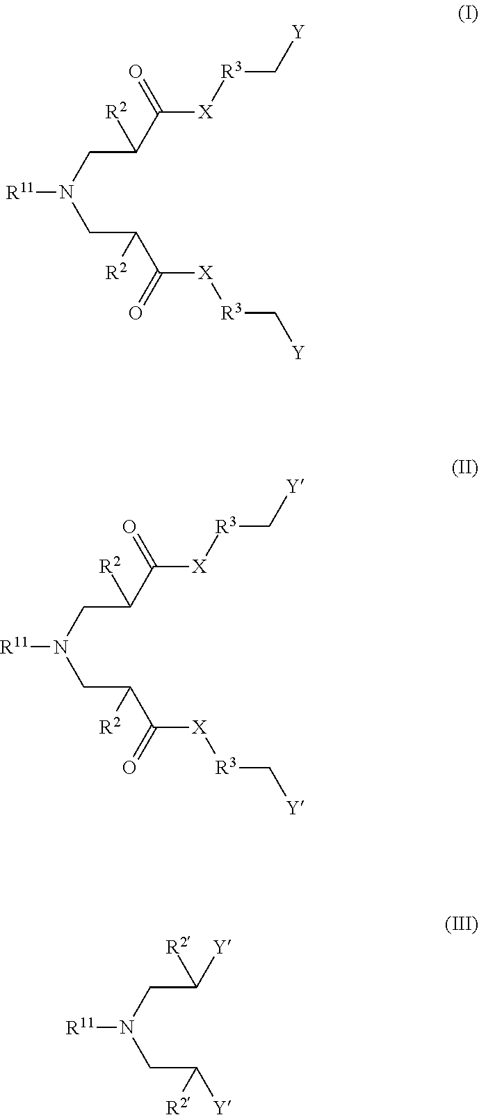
[R11]N(CC(C([X][R3]C[Y])=O)[R2])CC(C([X][R3]C[Y])=O)[R2].[R11]N(CC(C([X][R3]C[Y])=O)[R2])CC(C([X][R3]C[Y])=O)[R2].[R11]N(CC([Y])[R2])CC([Y])[R2]
